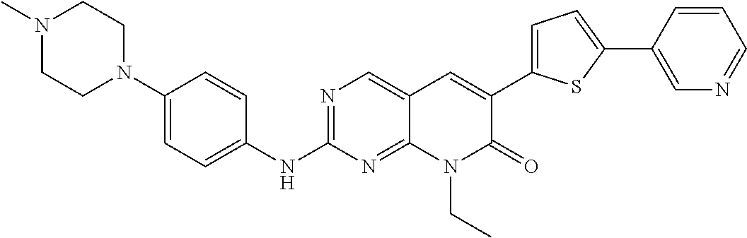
N1(C)CCN(C2=CC=C(NC3=NC=C4C(=N3)N(CC)C(=O)C(C3=CC=C(C5=CN=CC=C5)S3)=C4)C=C2)CC1
